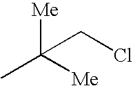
CC([Me])(CCl)[Me]
